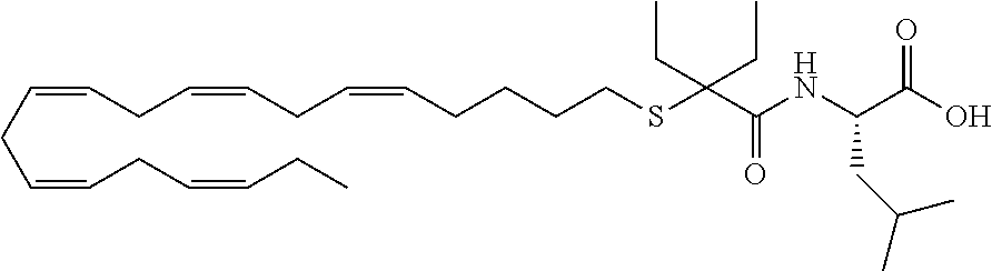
C(CCCSC(C(NC(C(O)=O)CC(C)C)=O)(CC)CC)C=CCC=CCC=CCC=CCC=CCC
